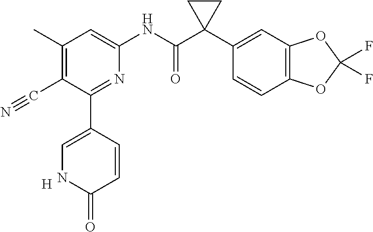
[H].C1(C)=C(C#N)C(C2=CNC(=O)C=C2)=NC(NC(C2(C3=CC4=C(C=C3)OC(F)(F)O4)CC2)=O)=C1
